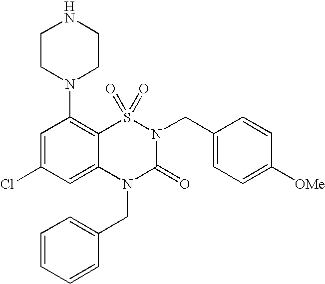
C1=C(Cl)C=C2C(=C1N1CCNCC1)S(=O)(=O)N(CC1=CC=C([OMe])C=C1)C(=O)N2CC1=CC=CC=C1
